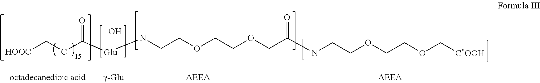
[HOOC]CCC([Glu](NCCOCCOCC(NCCOCCOC[C*OOH])=O)O)=O
